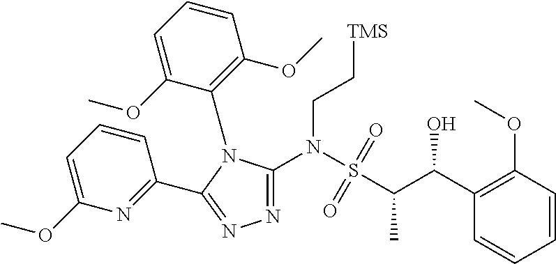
C1(C(C(C)S(N(CC[TMS])C2=NN=C(C3=NC(OC)=CC=C3)N2C2=C(OC)C=CC=C2OC)(=O)=O)O)=C(OC)C=CC=C1
